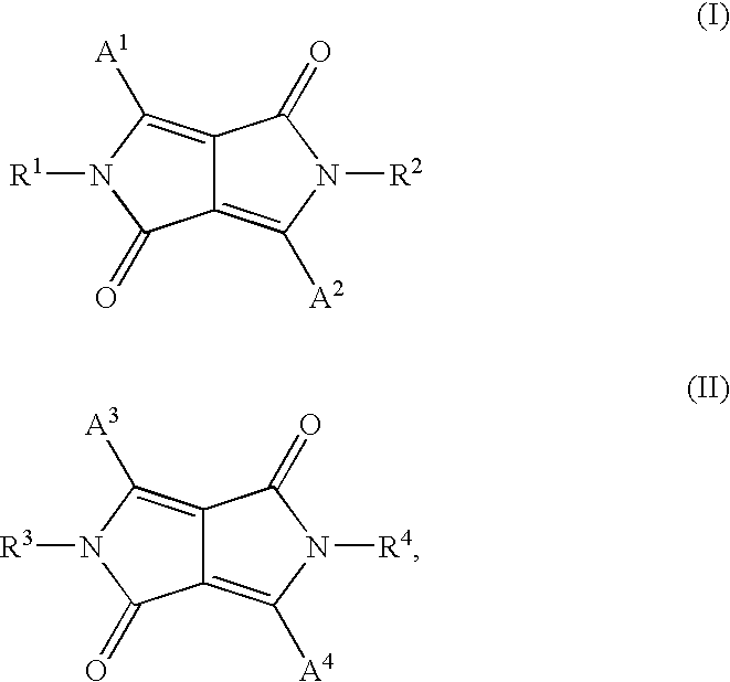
C12=C([A2])N([R2])C(=O)C1=C([A1])N([R1])C2=O.C12=C([A4])N([R4])C(=O)C1=C([A3])N([R3])C2=O
